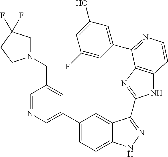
C1(C2=CN=CC(CN3CC(F)(F)CC3)=C2)=CC=C2C(=C1)C(C1=NC3=C(N1)C=CN=C3C1=CC(O)=CC(F)=C1)=NN2
